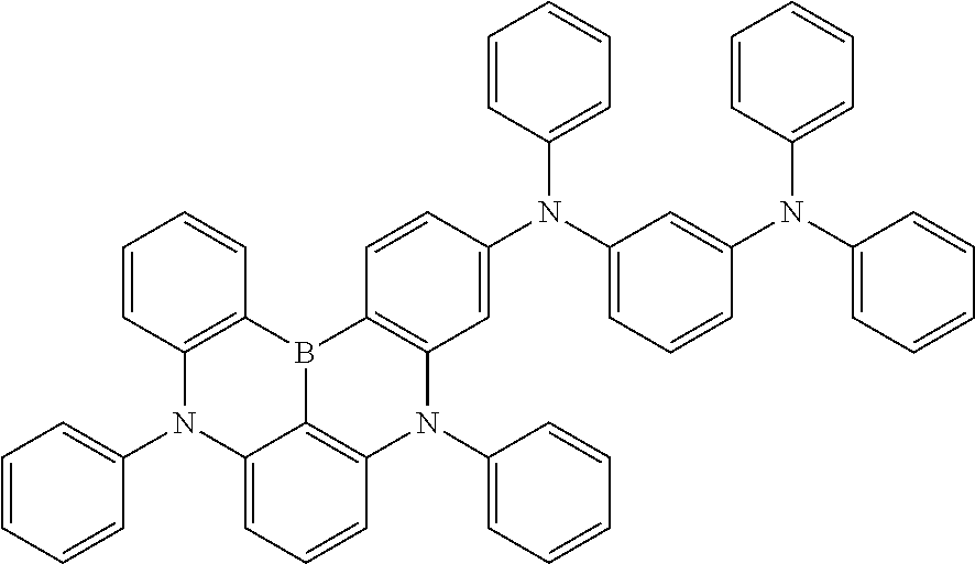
N1(C2=CC=CC=C2)C2=C(B3C4=C(N(C5=CC=CC=C5)C5=C3C=CC(N(C3=CC=CC(N(C6=CC=CC=C6)C6=CC=CC=C6)=C3)C3=CC=CC=C3)=C5)C=CC=C14)C=CC=C2
